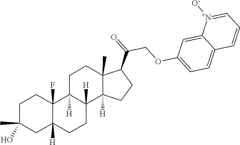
C1C2([H])C(F)(CCC1(C)O)C1([H])CCC3(C)C(C(=O)COC4=CC=C5C(=C4)[N+]([O-])=CC=C5)CCC3([H])C1([H])CC2
